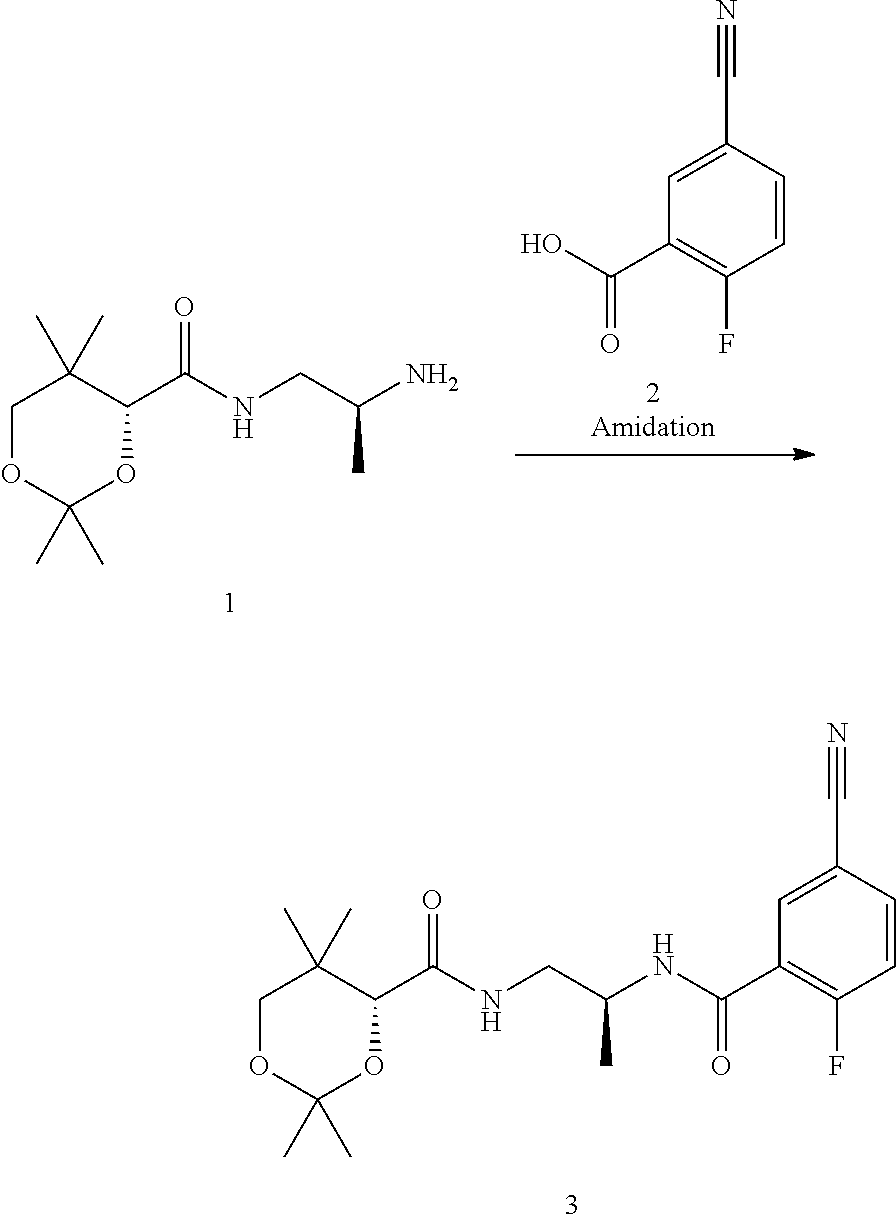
N(CC(N)C)C(C1C(C)(C)COC(C)(C)O1)=O.OC(C1=C(F)C=CC(C#N)=C1)=O.N(CC(NC(C1=C(F)C=CC(C#N)=C1)=O)C)C(C1C(C)(C)COC(C)(C)O1)=O
